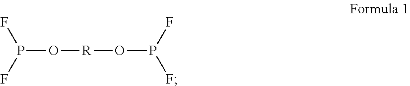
P(O[R]OP(F)F)(F)F
